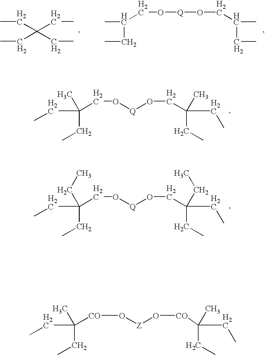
CCC(CC)(CC)CC.CC(CO[Q]OCC(C)CC)CC.C(C(CC)(C)CO[Q]OCC(CC)(C)CC)C.C(C(CC)(CC)CO[Q]OCC(CC)(CC)CC)C.C(C(CC)(C)[CO]O[Z]O[CO]C(CC)(C)CC)C
